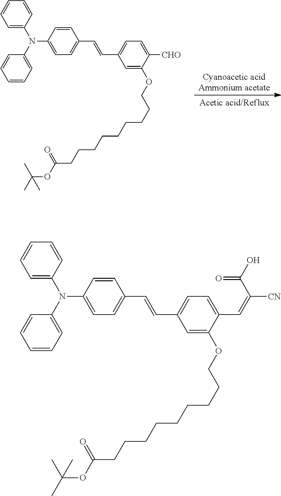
[Cyanoacetic acidAmmonium acetate].[Acetic acid/Reflux].C(C1=CC=C(N(C2=CC=CC=C2)C2=CC=CC=C2)C=C1)=CC1=CC=C([CHO])C(OCCCCCCCCCC(=O)OC(C)(C)C)=C1.C(C1=CC=C(N(C2=CC=CC=C2)C2=CC=CC=C2)C=C1)=CC1=CC=C(C=C(C(=O)O)[CN])C(OCCCCCCCCCC(=O)OC(C)(C)C)=C1
